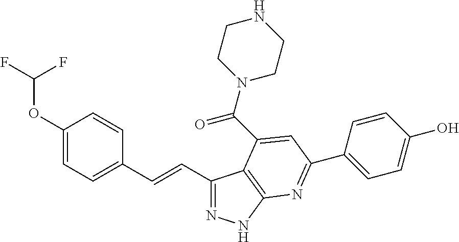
C1(C=CC2=CC=C(OC(F)F)C=C2)=NNC2=C1C(C(N1CCNCC1)=O)=CC(C1=CC=C(O)C=C1)=N2
